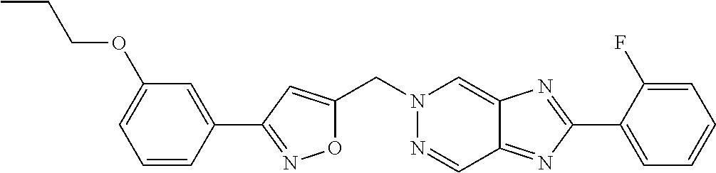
C(N1N=CC2=NC(C3=CC=CC=C3F)=NC2=C1)C1=CC(C2=CC(OCCC)=CC=C2)=NO1
